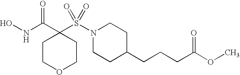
ONC(C1(S(N2CCC(CCCC(=O)OC)CC2)(=O)=O)CCOCC1)=O
